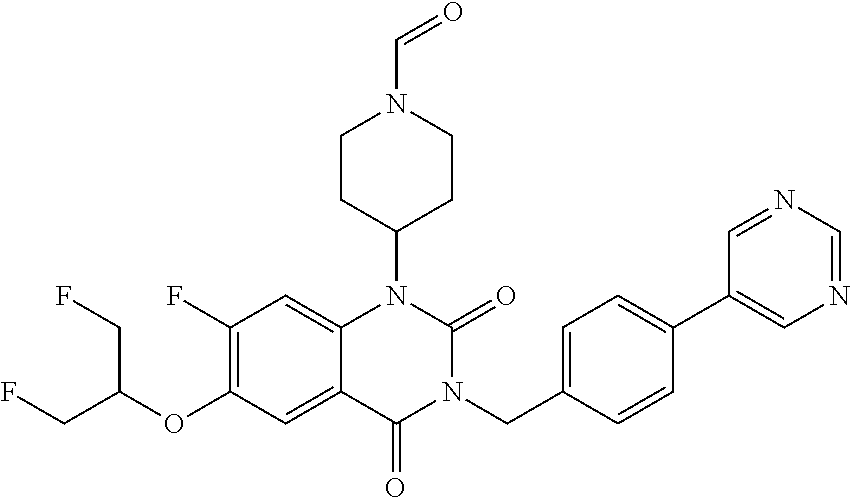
C1(F)=C(OC(CF)CF)C=C2C(=C1)N(C1CCN(C=O)CC1)C(=O)N(CC1=CC=C(C3=CN=CN=C3)C=C1)C2=O
